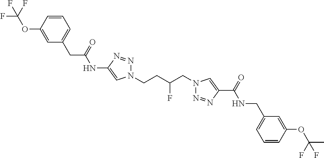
C1(NC(CC2=CC=CC(OC(F)(F)F)=C2)=O)=CN(CCC(CN2N=NC(C(=O)NCC3=CC=CC(OC(C)(F)F)=C3)=C2)F)N=N1
